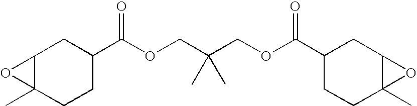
C12C(C)(CCC(C(OCC(COC(=O)C3CCC4(C)C(C3)O4)(C)C)=O)C1)O2
